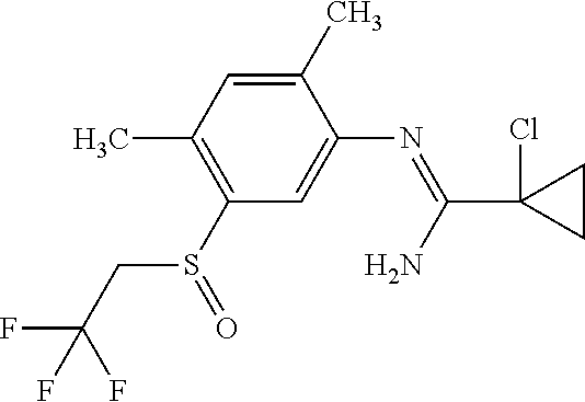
S(C1=C(C)C=C(C)C(N=C(N)C2(Cl)CC2)=C1)(=O)CC(F)(F)F
